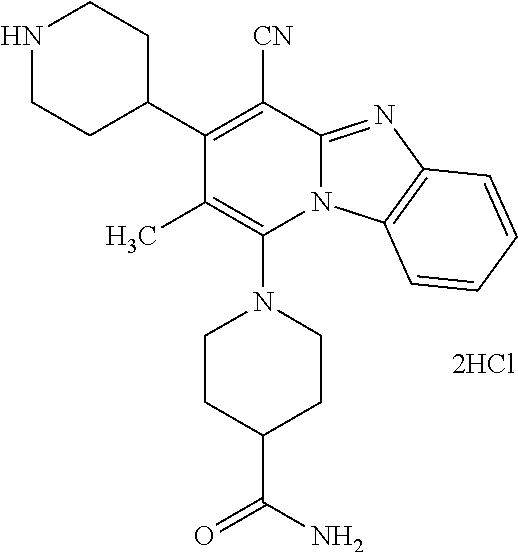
[2HCl].N1(C2=C(C)C(C3CCNCC3)=C([CN])C3=NC4=C(N23)C=CC=C4)CCC(C(N)=O)CC1
